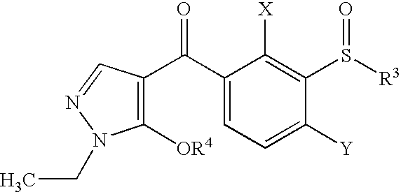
C1([OR4])=C(C(C2=CC=C([Y])C(S([R3])=O)=C2[X])=O)C=NN1CC
